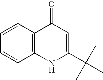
C12=C(C=CC=C1)C(=O)C=C(C(C)(C)C)N2
